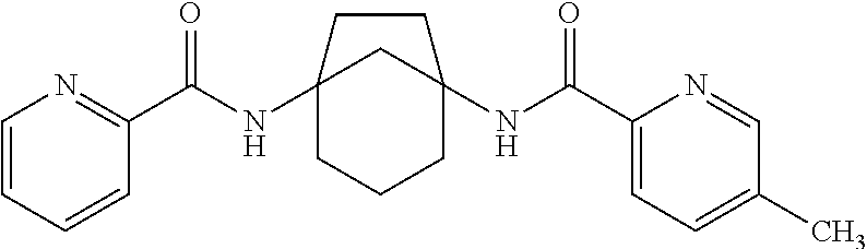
C12(NC(C3=NC=CC=C3)=O)CCCC(NC(C3=CC=C(C)C=N3)=O)(C1)CC2
